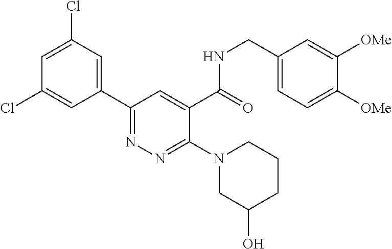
C1=C(Cl)C=C(C2=NN=C(N3CC(O)CCC3)C(C(=O)NCC3=CC=C([OMe])C([OMe])=C3)=C2)C=C1Cl
